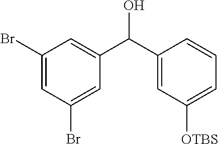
C1(Br)=CC(Br)=CC(C(C2=CC([OTBS])=CC=C2)O)=C1
